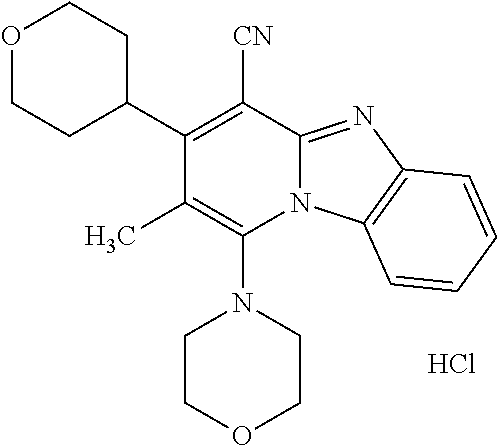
Cl.C1COCCN1C1=C(C)C(C2CCOCC2)=C([CN])C2=NC3=C(N12)C=CC=C3
